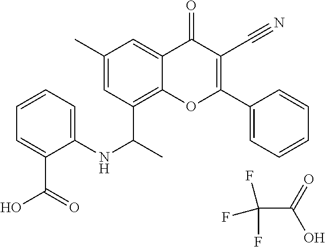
FC(F)(C(=O)O)F.C1=CC=C(C2=C(C#N)C(=O)C3=CC(C)=CC(C(C)NC4=CC=CC=C4C(O)=O)=C3O2)C=C1
